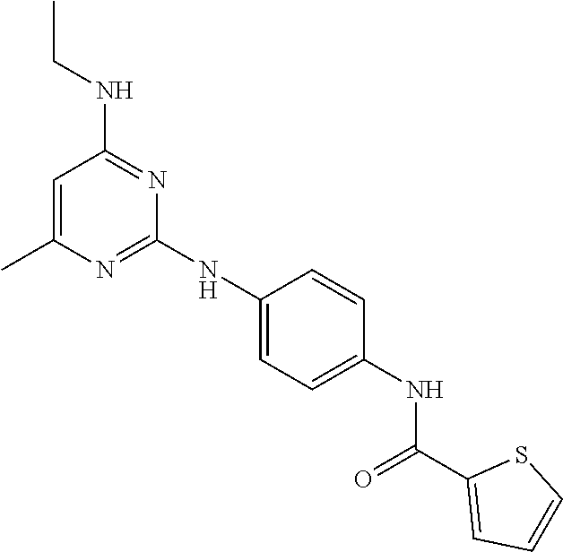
C1=C(C)N=C(NC2=CC=C(NC(=O)C3=CC=CS3)C=C2)N=C1NCC
